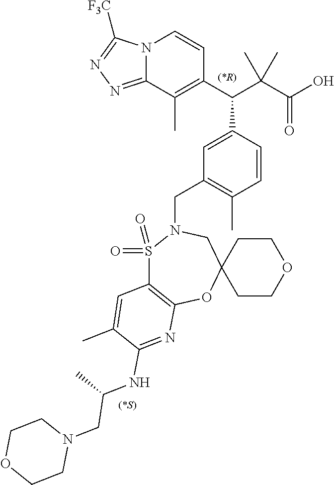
C1COCCC12CN(CC1=C(C)C=CC(C(C3=C(C)C4=NN=C([F3C])N4C=C3)C(C(O)=O)(C)C)=C1)S(=O)(=O)C1=C(O2)N=C(NC(C)CN2CCOCC2)C(C)=C1
